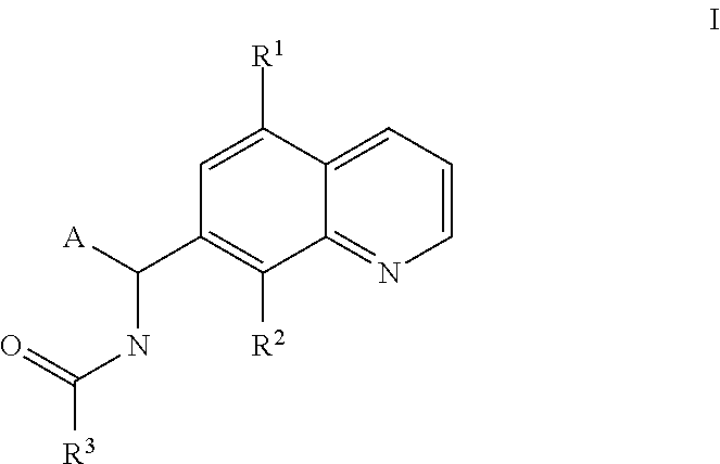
C1=C([R1])C2=CC=CN=C2C([R2])=C1C([A])NC(=O)[R3]
